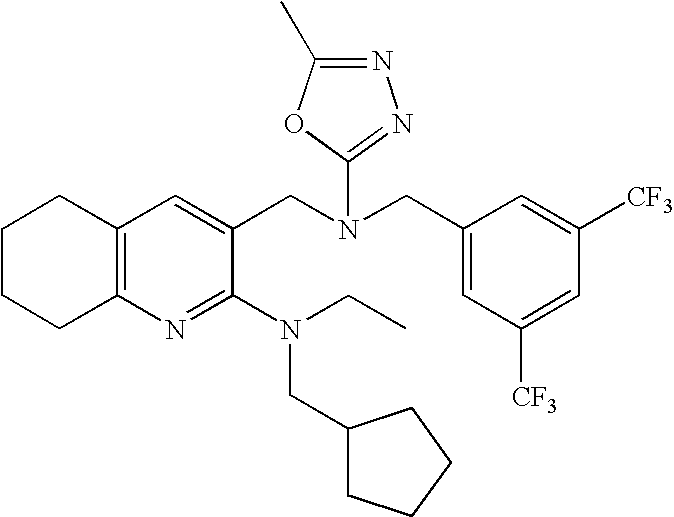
C12=C(C=C(CN(CC3=CC([CF3])=CC([CF3])=C3)C3=NN=C(C)O3)C(N(CC)CC3CCCC3)=N1)CCCC2
